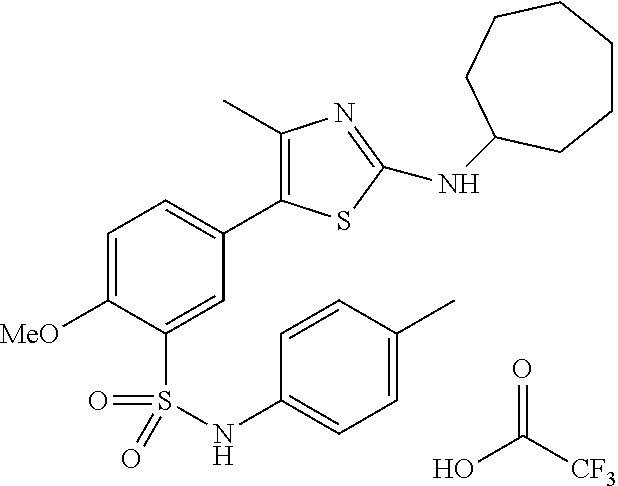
OC([CF3])=O.C1=C([MeO])C(S(NC2=CC=C(C)C=C2)(=O)=O)=CC(C2=C(C)N=C(NC3CCCCCC3)S2)=C1
